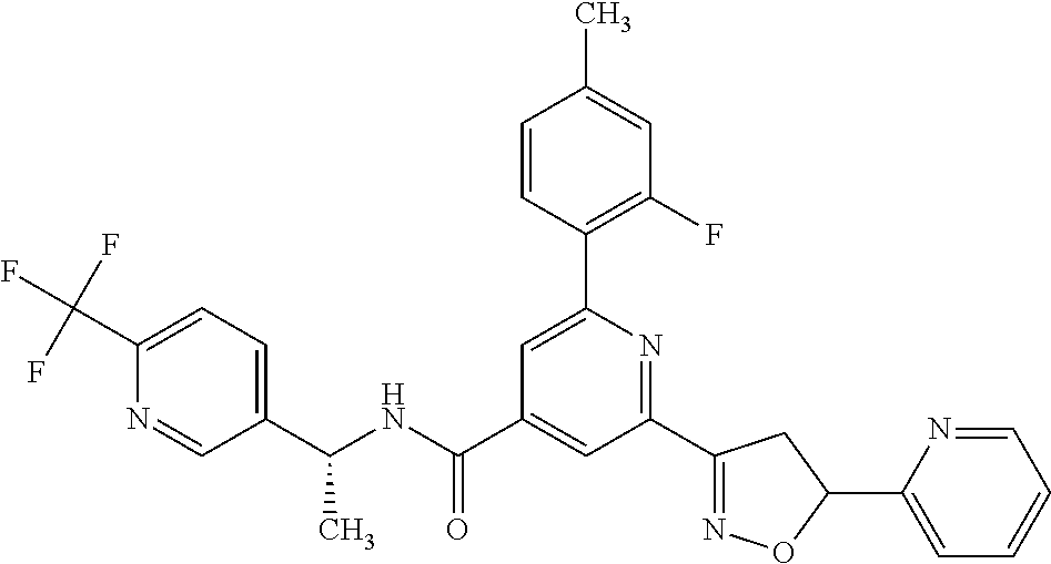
C1(C(NC(C2=CC(C3=NOC(C4=CC=CC=N4)C3)=NC(C3=C(F)C=C(C)C=C3)=C2)=O)C)=CC=C(C(F)(F)F)N=C1
